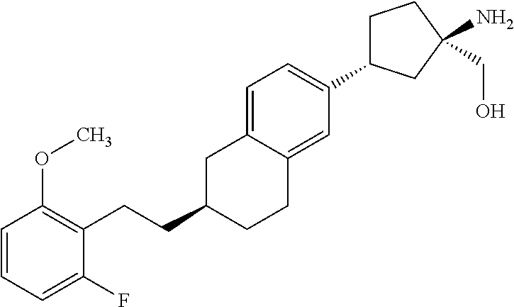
C(C1CCC2=CC(C3CCC(N)(CO)C3)=CC=C2C1)CC1=C(OC)C=CC=C1F
